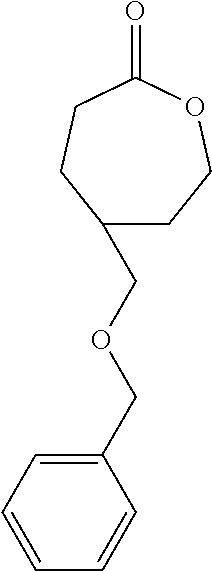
C1(=O)CCC(COCC2=CC=CC=C2)CCO1
